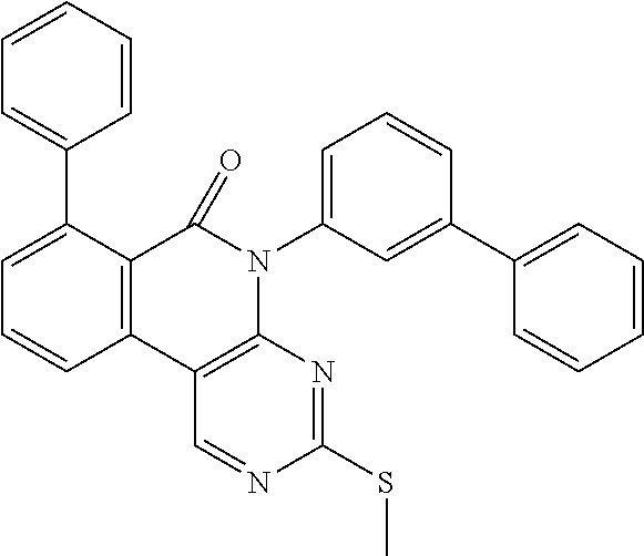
C12=C(C3=C(N(C4=CC=CC(C5=CC=CC=C5)=C4)C1=O)N=C(SC)N=C3)C=CC=C2C1=CC=CC=C1
